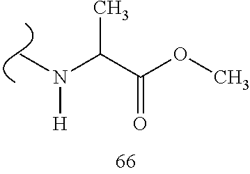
C(C(OC)=O)(C)N([H])C
